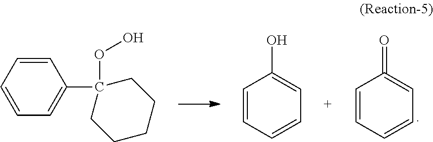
C1=CC=CC=C1C1(OO)CCCCC1.C1=CC=CC=C1O.C1=CC=CC=C1=O
